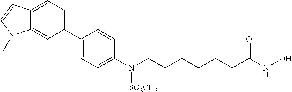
C12=CC=C(C3=CC=C(N(CCCCCCC(NO)=O)[SO2CH3])C=C3)C=C1N(C)C=C2
